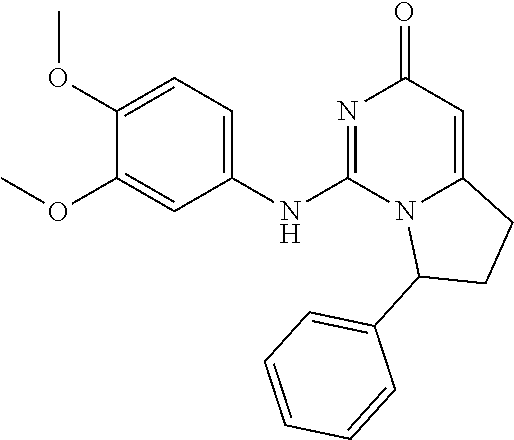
O(C1=CC(NC2=NC(=O)C=C3N2C(C2=CC=CC=C2)CC3)=CC=C1OC)C
